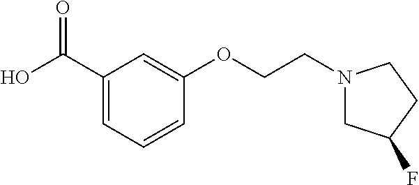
C1(C(O)=O)=CC=CC(OCCN2CC(F)CC2)=C1
